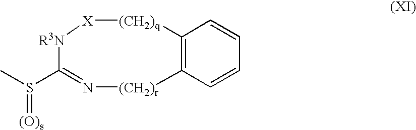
S(C1=N[(CH2)r]C2=C(C=CC=C2)[(CH2)q][X][R3N]1)(C)=[(O)s]
